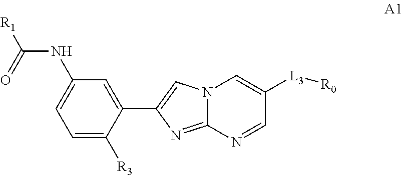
C1=C([R3])C(C2=CN3C(=N2)N=CC([L3][R0])=C3)=CC(NC([R1])=O)=C1
